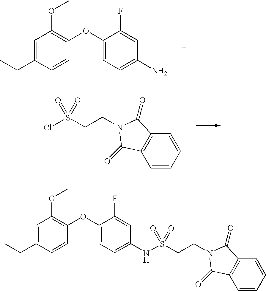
C1=C(CC)C=CC(OC2=CC=C(N)C=C2F)=C1OC.C1=CC=CC2=C1C(=O)N(CCS(Cl)(=O)=O)C2=O.C1=CC=CC2=C1C(=O)N(CCS(NC1=CC=C(OC3=C(OC)C=C(CC)C=C3)C(F)=C1)(=O)=O)C2=O
